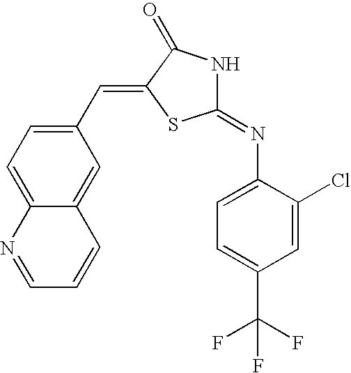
C1=C(Cl)C(N=C2NC(=O)C(=CC3=CC=C4C(=C3)C=CC=N4)S2)=CC=C1C(F)(F)F
